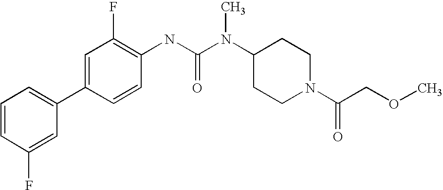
C1=CC(F)=CC(C2=CC(F)=C(NC(N(C3CCN(C(COC)=O)CC3)C)=O)C=C2)=C1
